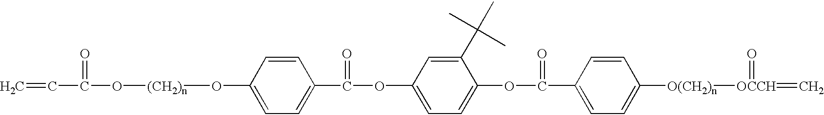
C1(O[(CH2)n]OC(C=C)=O)=CC=C(C(OC2=CC=C(OC(C3=CC=C([O(CH2)n][OCCH](=O)=C)C=C3)=O)C(C(C)(C)C)=C2)=O)C=C1
